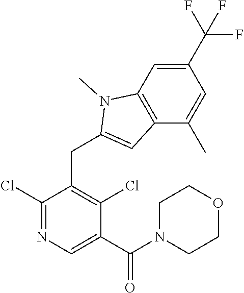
C1(C(F)(F)F)=CC2=C(C(C)=C1)C=C(CC1=C(Cl)C(C(N3CCOCC3)=O)=CN=C1Cl)N2C
